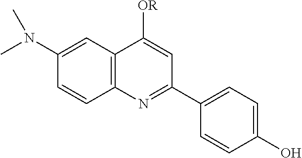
C12=C(C=C(N(C)C)C=C1)C([OR])=CC(C1=CC=C(O)C=C1)=N2
